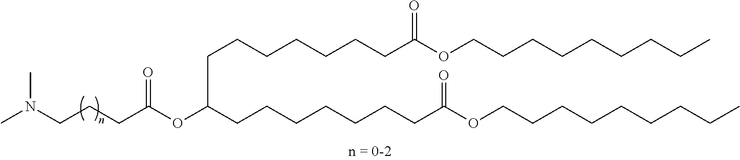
C(CC(OC(CCCCCCCC(OCCCCCCCCC)=O)CCCCCCCC(OCCCCCCCCC)=O)=O)CN(C)C
